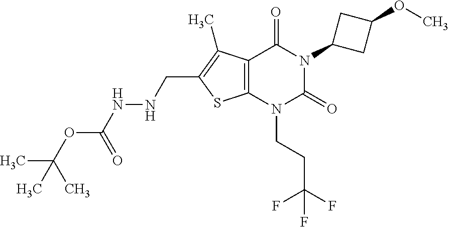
C12=C(N(CCC(F)(F)F)C(=O)N(C3CC(OC)C3)C1=O)SC(CNNC(OC(C)(C)C)=O)=C2C
